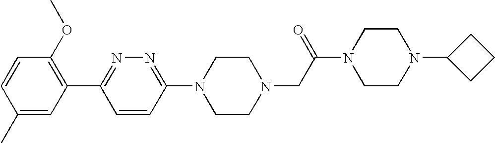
C1(C)=CC(C2=NN=C(N3CCN(CC(N4CCN(C5CCC5)CC4)=O)CC3)C=C2)=C(OC)C=C1
